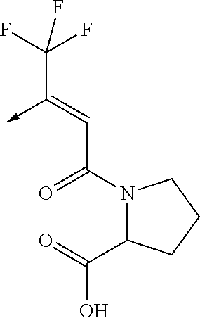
C(C(N1C(C(=O)O)CCC1)=O)=C(->C)C(F)(F)F
